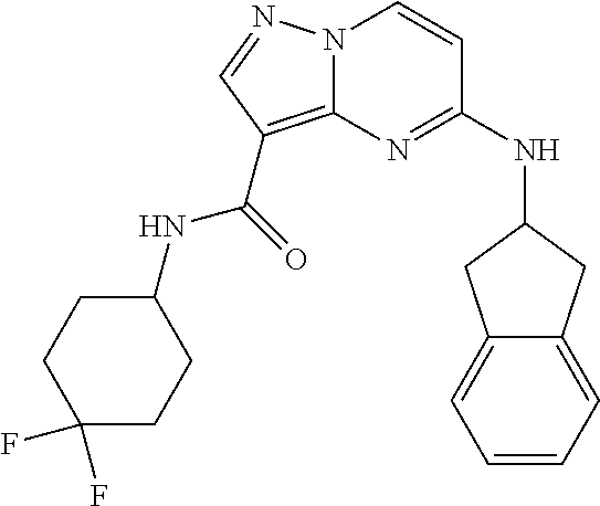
N(C1=NC2=C(C(NC3CCC(F)(F)CC3)=O)C=NN2C=C1)C1CC2=CC=CC=C2C1
